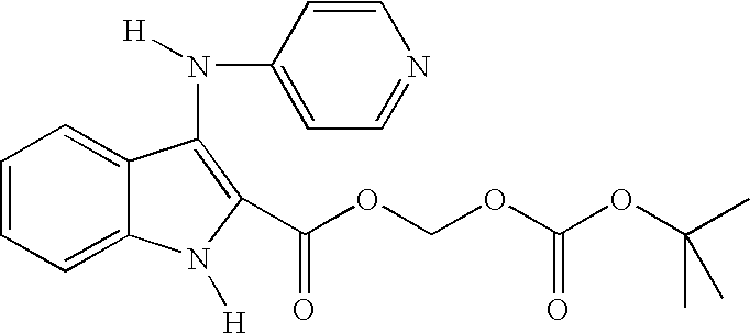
C1=CC=C2C(=C1)C(N([H])C1=CC=NC=C1)=C(C(OCOC(OC(C)(C)C)=O)=O)N2[H]
